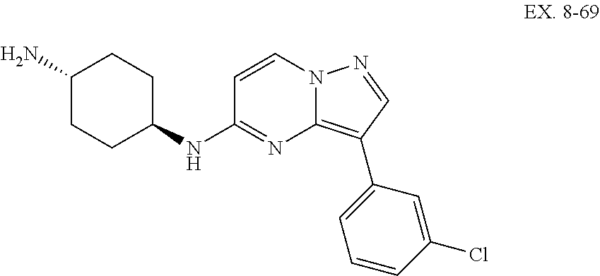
C1(NC2=NC3=C(C4=CC=CC(Cl)=C4)C=NN3C=C2)CCC(N)CC1
